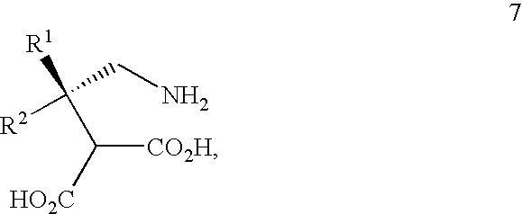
[CO2H]C([HO2C])C(CN)([R2])[R1]
